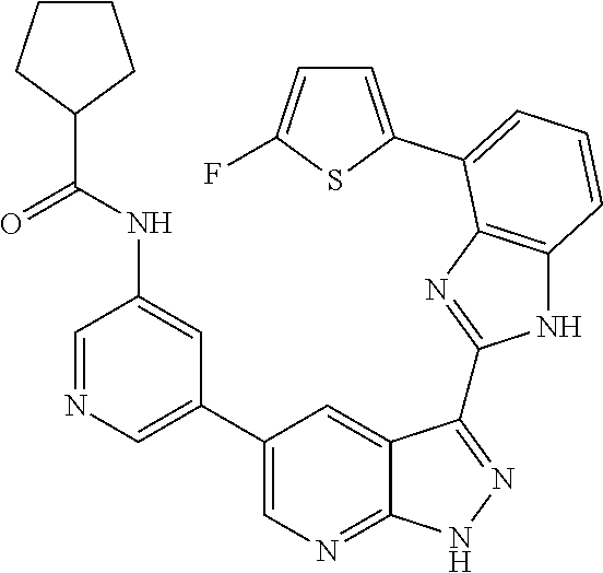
C1=NC=C(C2=CN=C3C(=C2)C(C2=NC4=C(N2)C=CC=C4C2=CC=C(F)S2)=NN3)C=C1NC(C1CCCC1)=O
